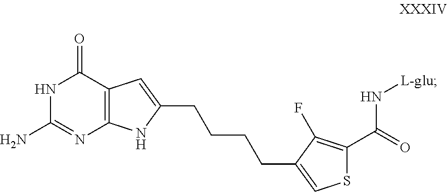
C12=C(C(=O)NC(N)=N1)C=C(CCCCC1=CSC(C(=O)N[L-glu])=C1F)N2
